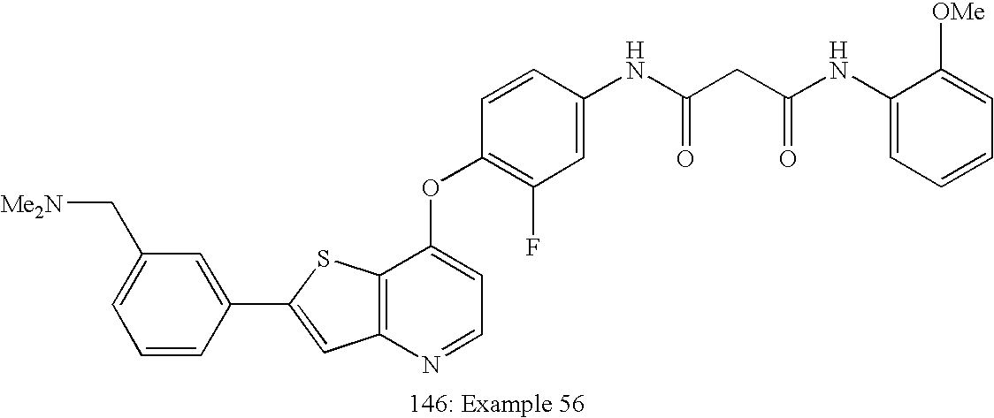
C1(NC(CC(NC2=CC(F)=C(OC3=CC=NC4=C3SC(C3=CC(C[Me2N])=CC=C3)=C4)C=C2)=O)=O)=CC=CC=C1[OMe]
